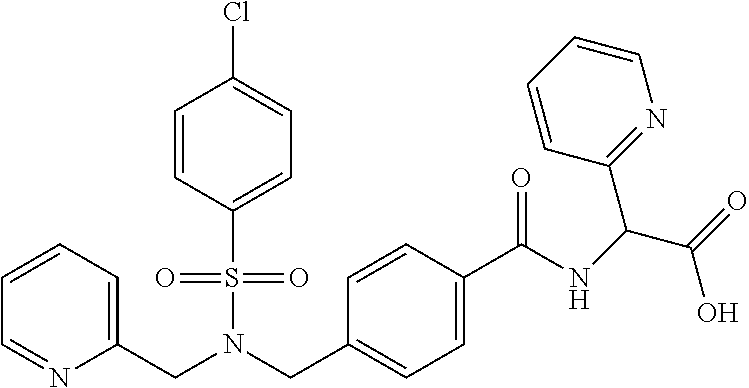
C1=CC=C(CN(S(=O)(=O)C2=CC=C(Cl)C=C2)CC2=CC=C(C(=O)NC(C(=O)O)C3=NC=CC=C3)C=C2)N=C1
